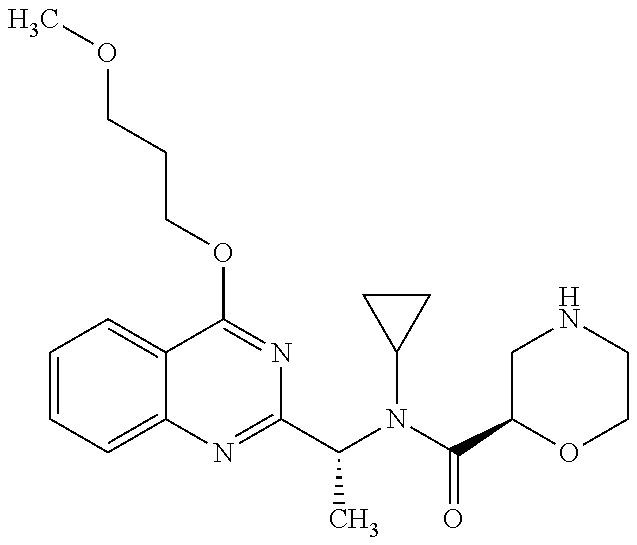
C1=CC=C2C(=C1)C(OCCCOC)=NC(C(N(C(C1OCCNC1)=O)C1CC1)C)=N2
